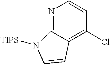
N1=C2C(=C(Cl)C=C1)C=CN2[TIPS]
